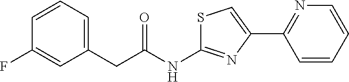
FC1=CC(CC(NC2=NC(C3=NC=CC=C3)=CS2)=O)=CC=C1
